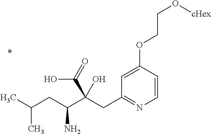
C1=CC(OCCO[cHex])=CC(CC(C(CC(C)C)N)(C(=O)O)O)=N1
